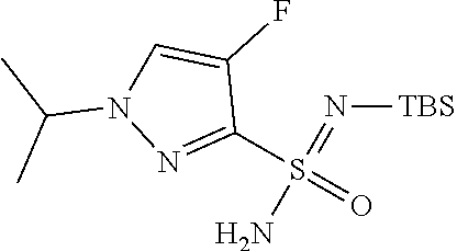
N([TBS])=S(N)(=O)C1=NN(C(C)C)C=C1F
